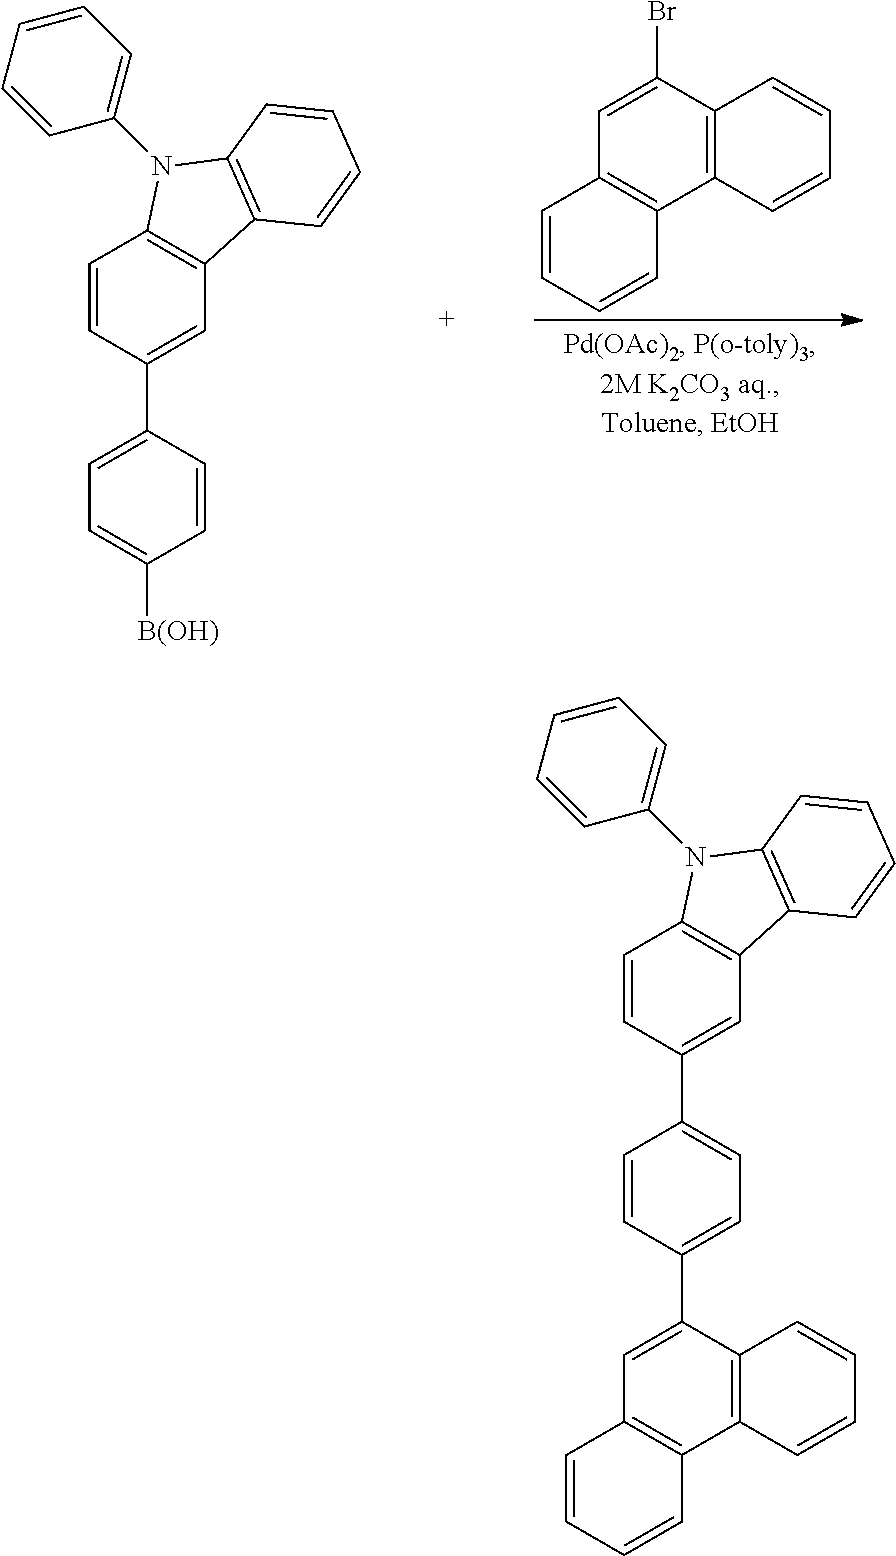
C1=CC(C2=CC3=C(C=C2)N(C2=CC=CC=C2)C2=C3C=CC=C2)=CC=C1[B(OH)].C12=C(C(Br)=CC3=C1C=CC=C3)C=CC=C2.C1=C(C2=CC3=C(C4=C2C=CC=C4)C=CC=C3)C=CC(C2=CC3=C(C=C2)N(C2=CC=CC=C2)C2=C3C=CC=C2)=C1
